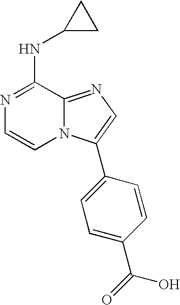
N1=C(NC2CC2)C2=NC=C(C3=CC=C(C(O)=O)C=C3)N2C=C1
